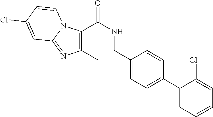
C1(C(NCC2=CC=C(C3=CC=CC=C3Cl)C=C2)=O)=C(CC)N=C2N1C=CC(Cl)=C2
